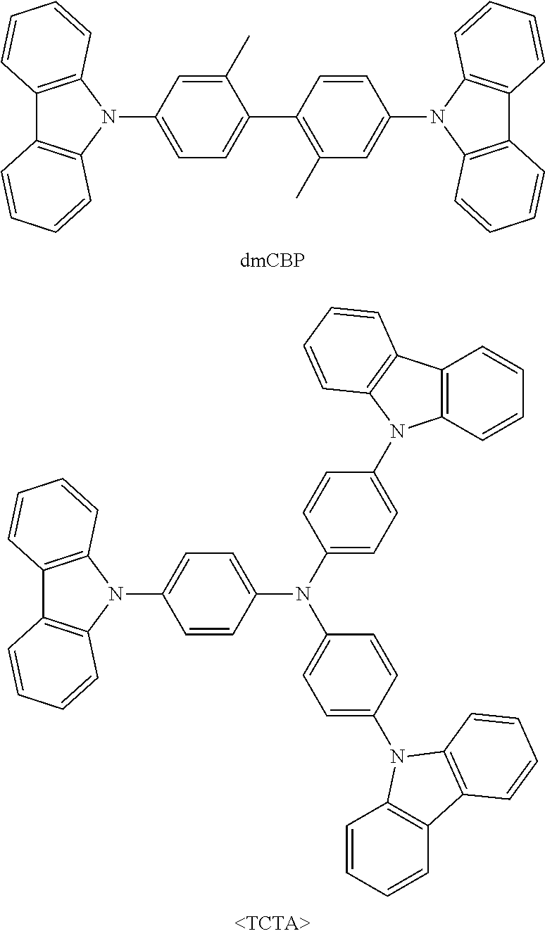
C1=C(N2C3=C(C4=C2C=CC=C4)C=CC=C3)C=C(C)C(C2=C(C)C=C(N3C4=C(C5=C3C=CC=C5)C=CC=C4)C=C2)=C1.[dmCBP].C1=CC(N(C2=CC=C(N3C4=C(C5=C3C=CC=C5)C=CC=C4)C=C2)C2=CC=C(N3C4=C(C5=C3C=CC=C5)C=CC=C4)C=C2)=CC=C1N1C2=C(C3=C1C=CC=C3)C=CC=C2
